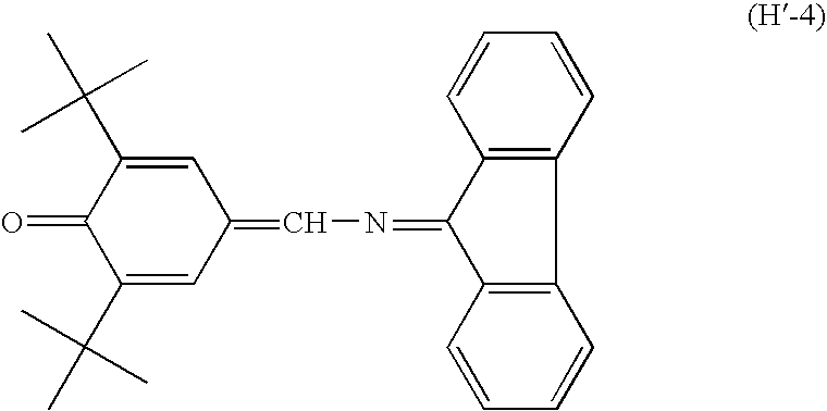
C1(C(C)(C)C)=CC(=CN=C2C3=C(C4=C2C=CC=C4)C=CC=C3)C=C(C(C)(C)C)C1=O
